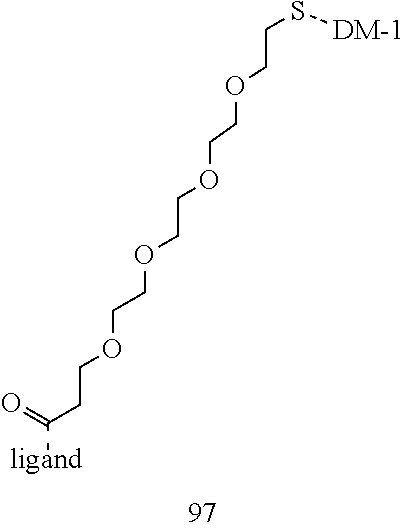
[ligand]C(CCOCCOCCOCCOCCS[DM-1])=O
